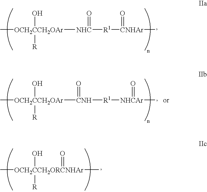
C[OCH2CCH2OAr](O)([R])[NHC](=O)[R1][CNHAr](C)=O.C[OCH2CCH2OAr](O)([R])[CNH]([R1][NHCAr](C)=O)=O.C[OCH2CCH2ORCNHAr](C)(=O)(O)[R]
